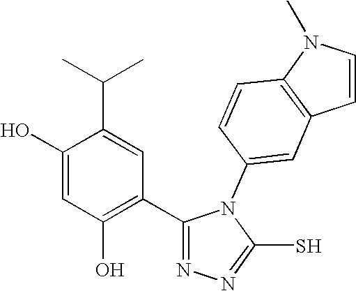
C1(O)=CC(O)=C(C2=NN=C(S)N2C2=CC3=C(C=C2)N(C)C=C3)C=C1C(C)C
